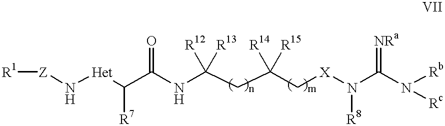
[R1][Z]N[Het]C(C(NC(CC(C[X]N(C(N([Rb])[Rc])=[NRa])[R8])([R14])[R15])([R12])[R13])=O)[R7]
